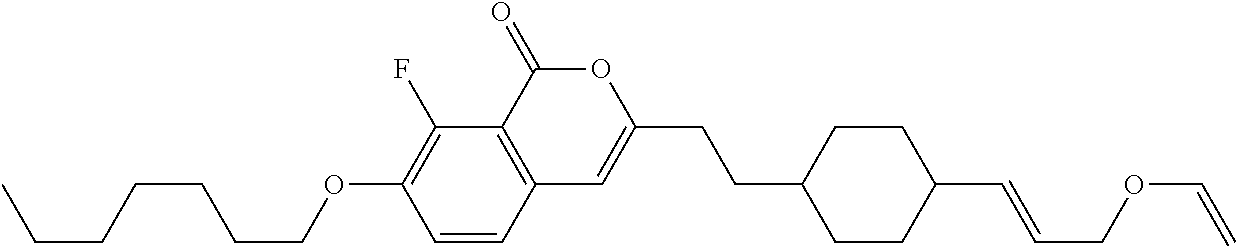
C1=CC2=C(C(F)=C1OCCCCCCC)C(=O)OC(CCC1CCC(C=CCOC=C)CC1)=C2
